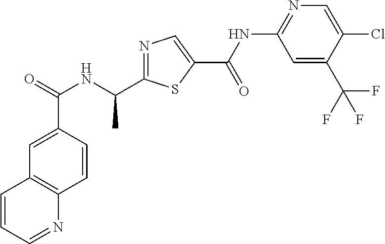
C1=CC(C(=O)NC(C)C2=NC=C(C(NC3=NC=C(Cl)C(C(F)(F)F)=C3)=O)S2)=CC2=C1N=CC=C2
